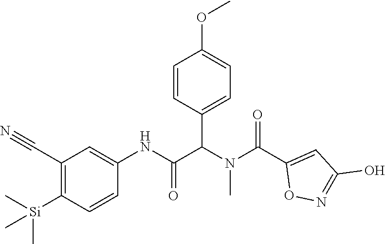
C1(C#N)=C([Si](C)(C)C)C=CC(NC(=O)C(N(C(C2=CC(O)=NO2)=O)C)C2=CC=C(OC)C=C2)=C1
